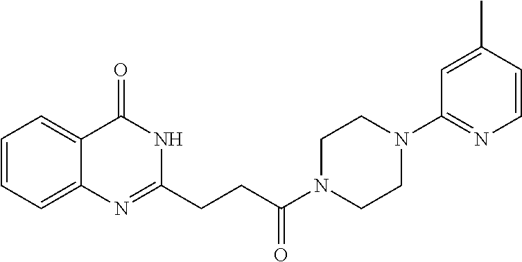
C12=CC=CC=C1N=C(CCC(N1CCN(C3=NC=CC(C)=C3)CC1)=O)NC2=O
